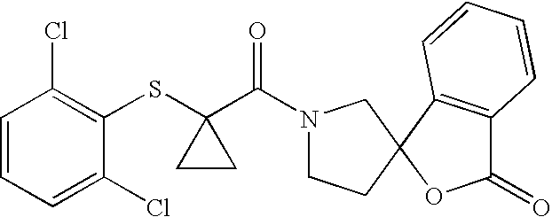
C1=CC=C(Cl)C(SC2(C(=O)N3CCC4(C3)OC(=O)C3=C4C=CC=C3)CC2)=C1Cl
